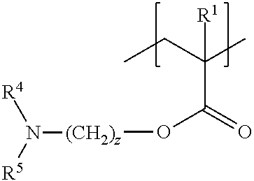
C(C)C(C)(C(=O)O[(CH2)z]N([R4])[R5])[R1]
